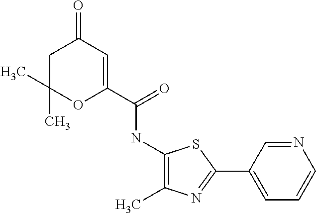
C1=C(C(=O)NC2=C(C)N=C(C3=CC=CN=C3)S2)OC(C)(C)CC1=O
